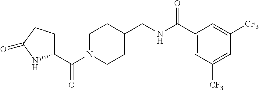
C(N1CCC(CNC(C2=CC([CF3])=CC([CF3])=C2)=O)CC1)(C1CCC(=O)N1)=O
